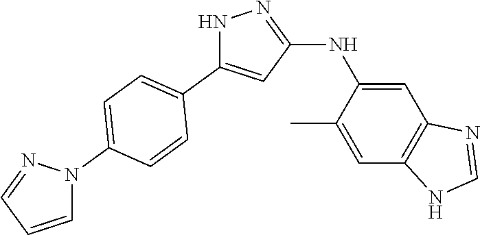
N1C(C2=CC=C(N3N=CC=C3)C=C2)=CC(NC2=CC3=C(C=C2C)NC=N3)=N1
